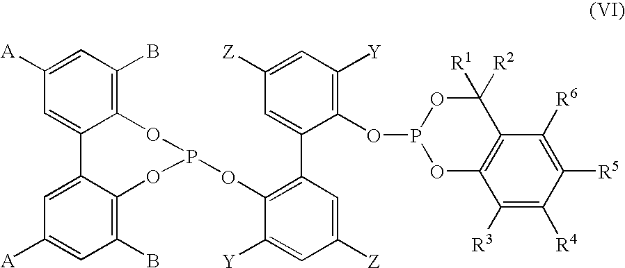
C1([A])=CC(B)=C2C(=C1)C1=CC([A])=CC(B)=C1OP(OC1=C(C3=CC([Z])=CC([Y])=C3OP3OC4=C(C([R2])([R1])O3)C([R6])=C([R5])C([R4])=C4[R3])C=C([Z])C=C1[Y])O2
